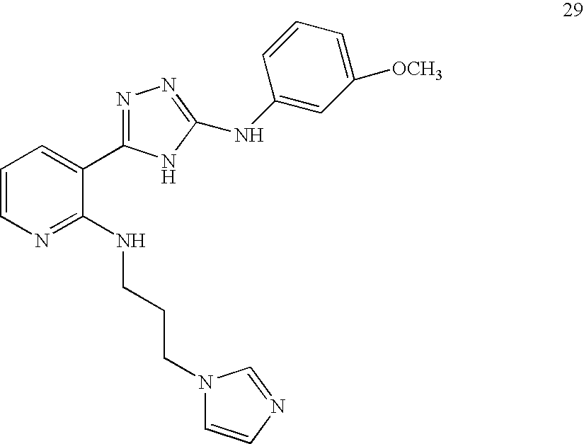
C1=CN=C(NCCCN2C=CN=C2)C(C2=NN=C(NC3=CC([OCH3])=CC=C3)N2)=C1
